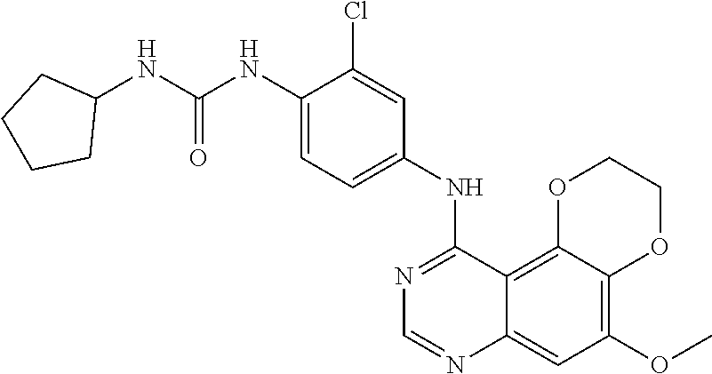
C12=C(OC)C=C3C(=C1OCCO2)C(NC1=CC=C(NC(NC2CCCC2)=O)C(Cl)=C1)=NC=N3
